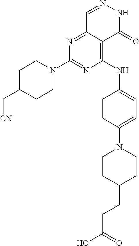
N1=C2C(=C(NC3=CC=C(N4CCC(CCC(=O)O)CC4)C=C3)N=C1N1CCC(C[CN])CC1)C(=O)NN=C2
